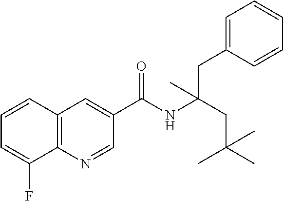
C1=CC2=C(C(F)=C1)N=CC(C(NC(CC(C)(C)C)(CC1=CC=CC=C1)C)=O)=C2
